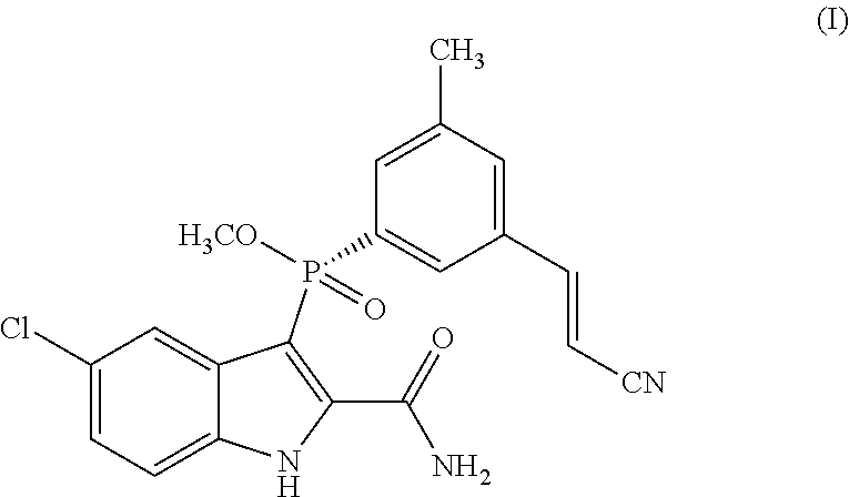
C1=C(C)C=C(C=C[CN])C=C1P(C1=C(C(N)=O)NC2=CC=C(Cl)C=C21)(=O)[H3CO]
